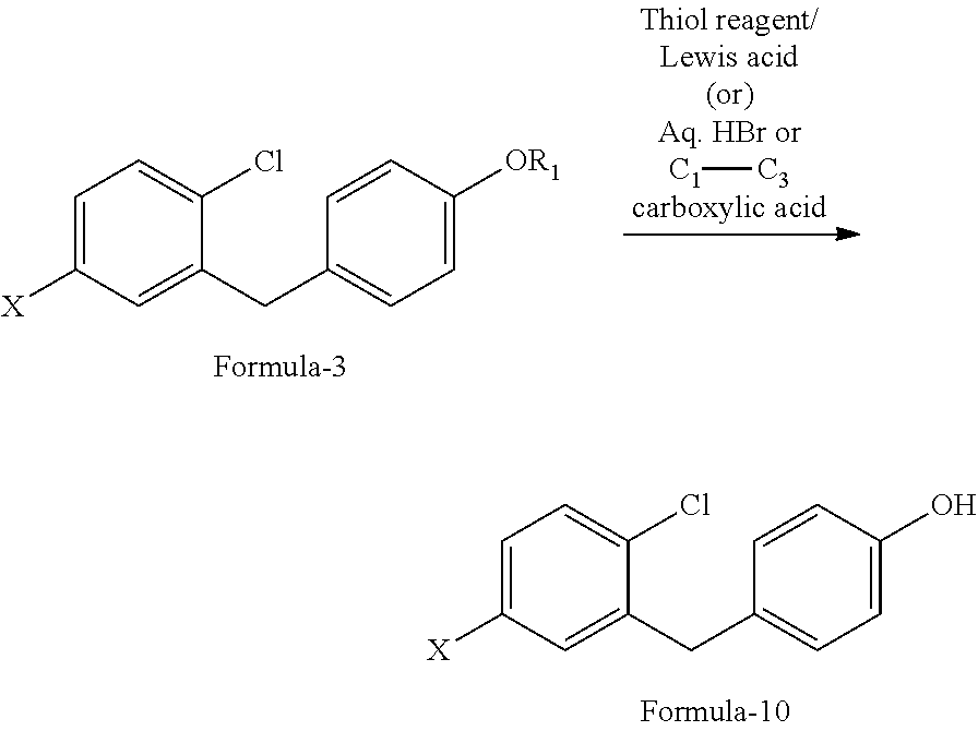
C1=C([X])C=C(CC2=CC=C(O)C=C2)C(Cl)=C1.C1=C([X])C=C(CC2=CC=C([OR1])C=C2)C(Cl)=C1.[C1][C3]
